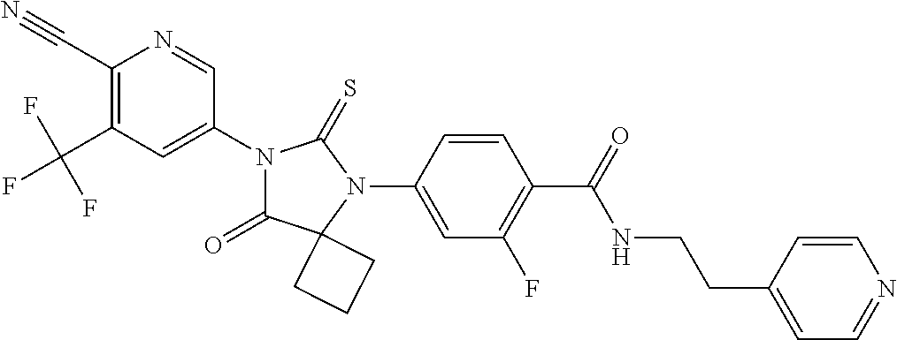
C1(C#N)=C(C(F)(F)F)C=C(N2C(=O)C3(N(C4=CC(F)=C(C(=O)NCCC5=CC=NC=C5)C=C4)C2=S)CCC3)C=N1
